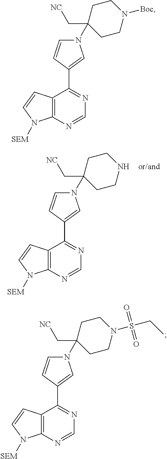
C12=C(N=CN=C1C1=CN(C3(C[NC])CCN(S(CC)(=O)=O)CC3)C=C1)N([SEM])C=C2.C12=C(N=CN=C1C1=CN(C3(C[NC])CCNCC3)C=C1)N([SEM])C=C2.C12=C(N=CN=C1C1=CN(C3(C[NC])CCN([Boc])CC3)C=C1)N([SEM])C=C2
